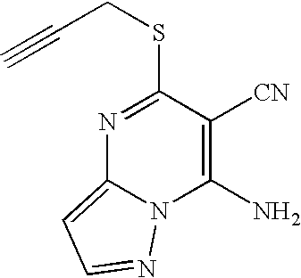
N1=C(SCC#C)C([CN])=C(N)N2C1=CC=N2
